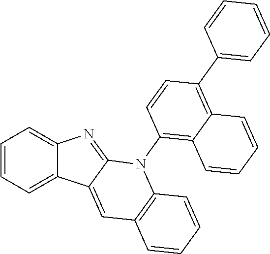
C1=CC=C2C(=C1)N=C1C2=CC2=C(N1C1=C3C(=C(C4=CC=CC=C4)C=C1)C=CC=C3)C=CC=C2
